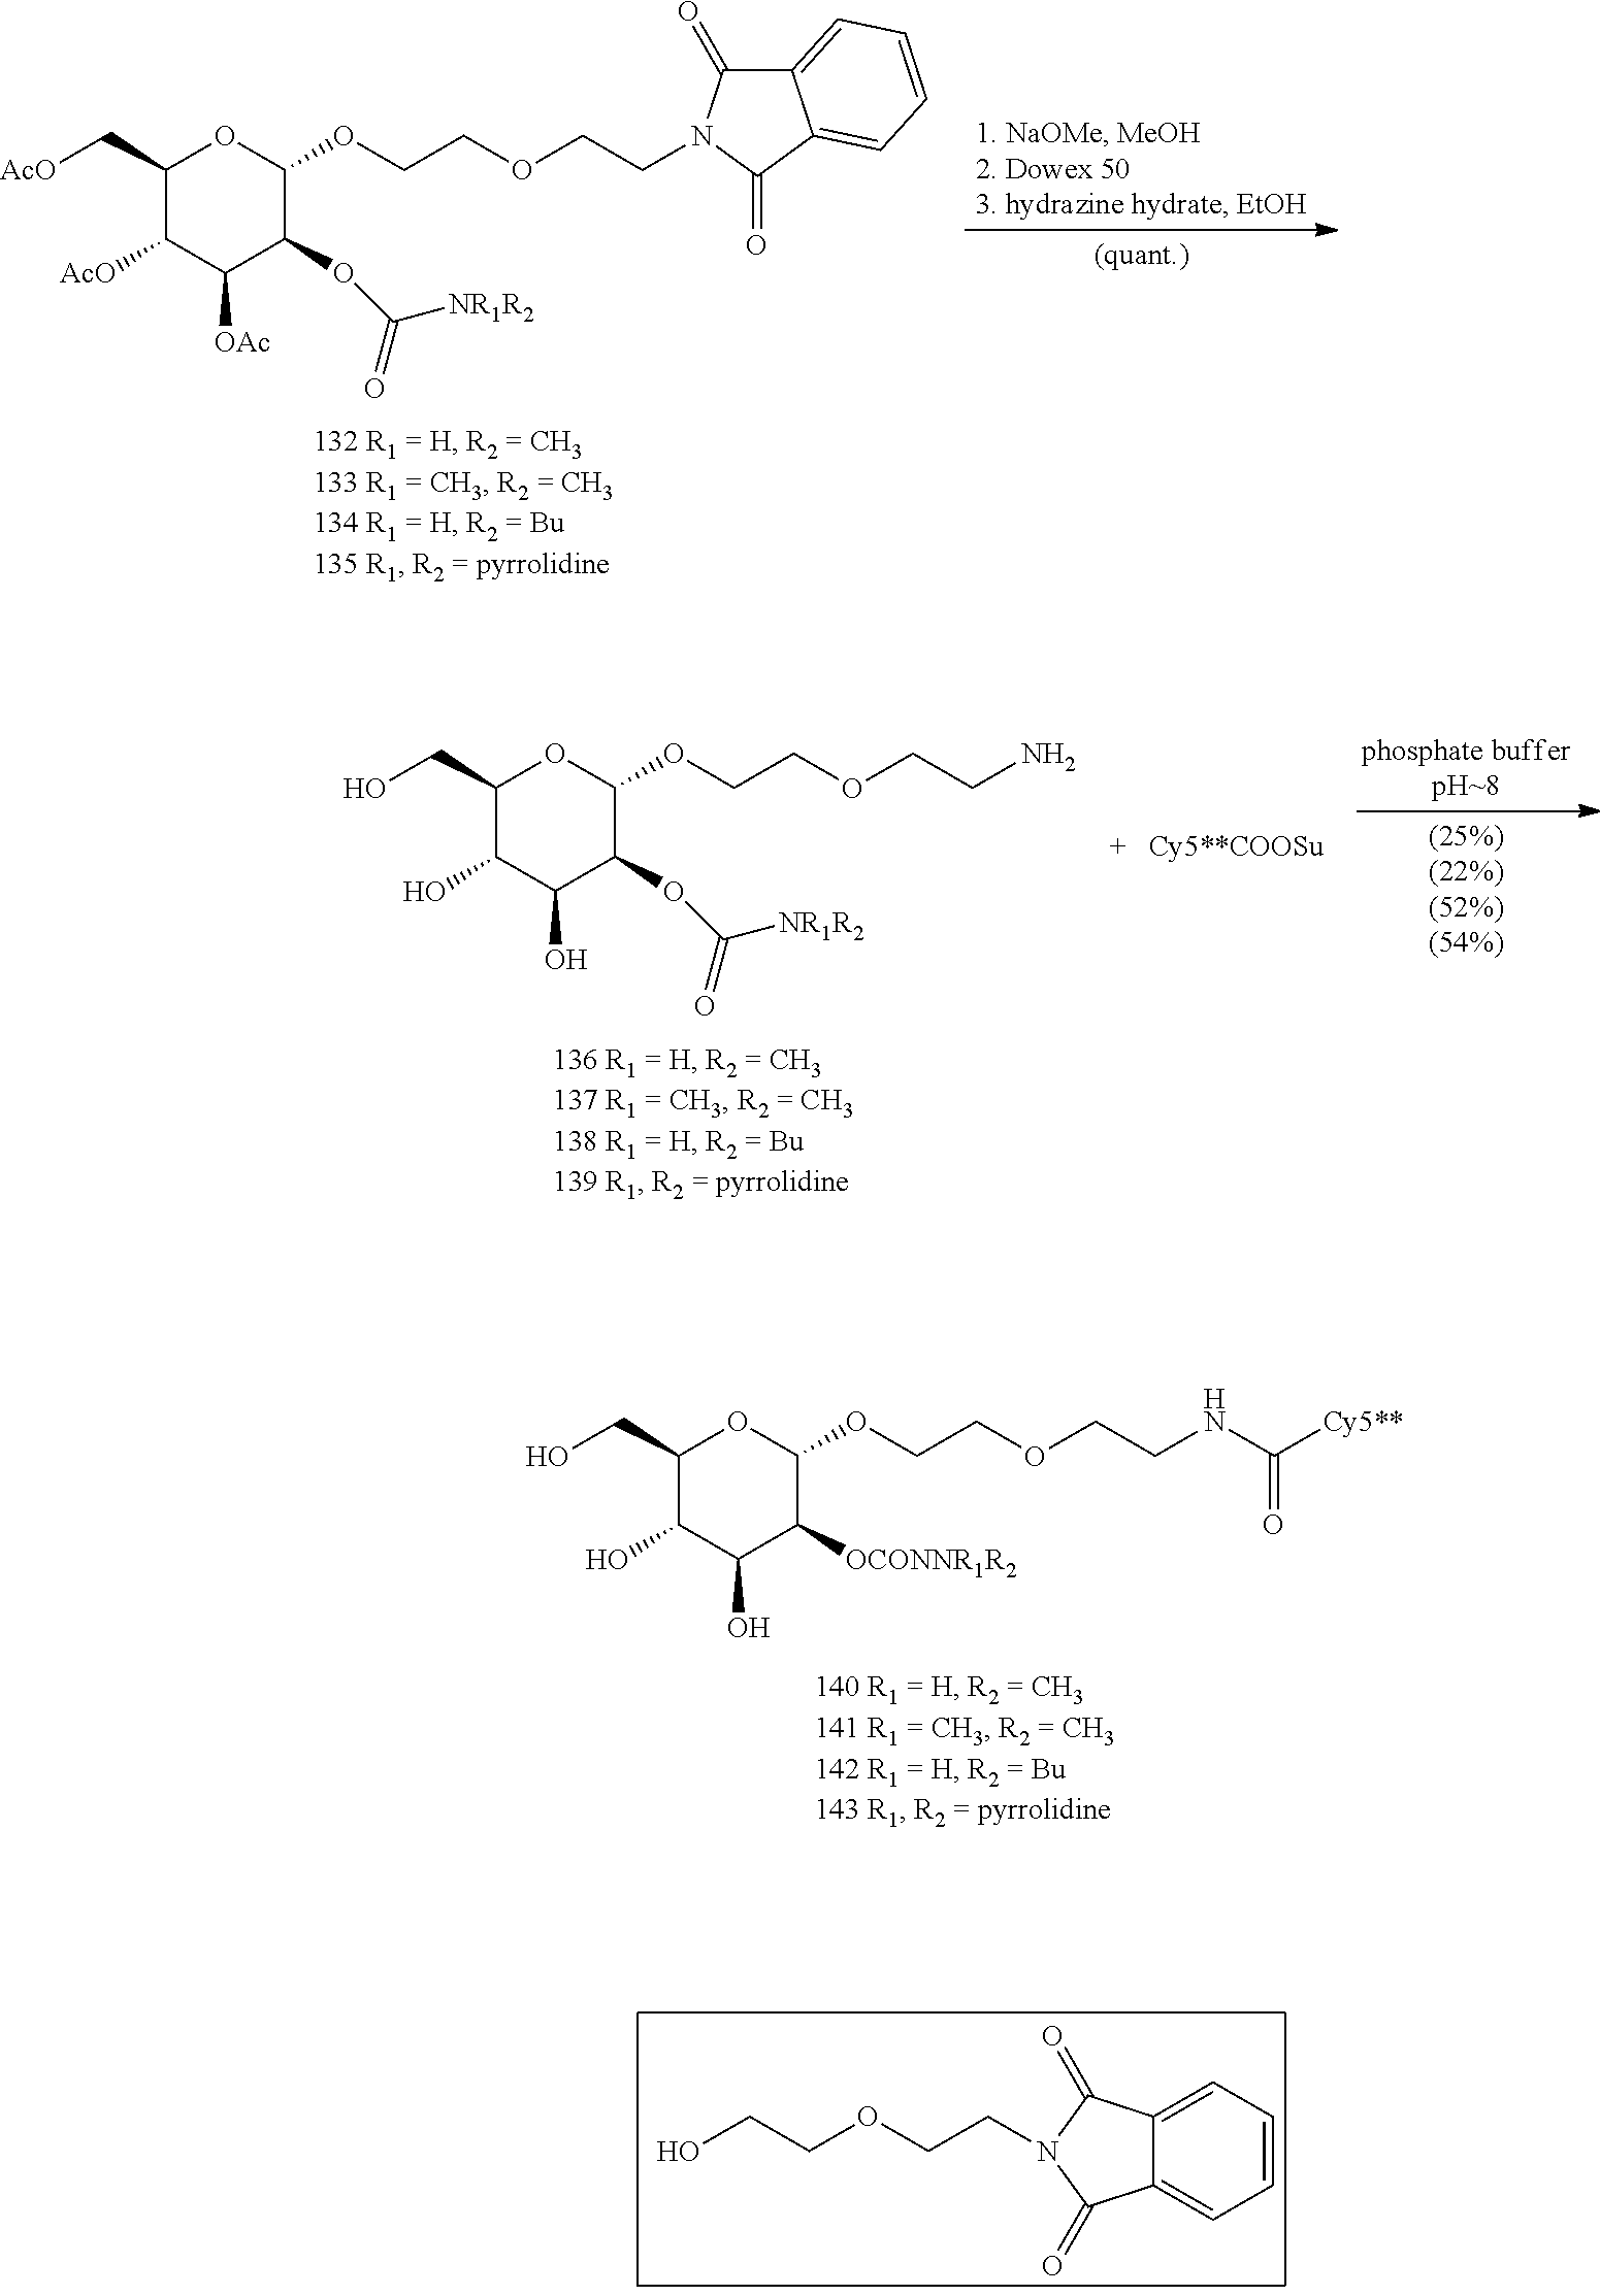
C1(OCCOCCNC([Cy5**])=O)OC(CO)C(O)C(O)C1[OCONNR1R2].C1=CC=C2C(=C1)C(=O)N(CCOCCO)C2=O.C1(OCCOCCN2C(=O)C3=CC=CC=C3C2=O)OC(C[AcO])C([AcO])C([OAc])C1OC([NR1R2])=O.C1(OCCOCCN)OC(CO)C(O)C(O)C1OC([NR1R2])=O
